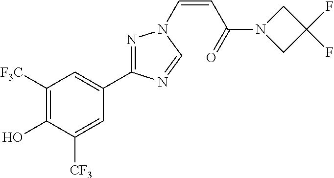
C1([F3C])=C(O)C([CF3])=CC(C2=NN(C=CC(N3CC(F)(F)C3)=O)C=N2)=C1
